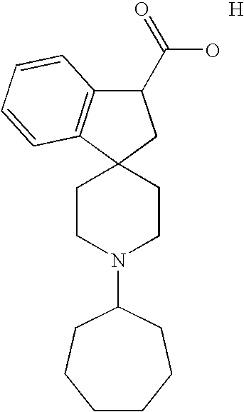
C12(CC(C(=O)O)C3=C1C=CC=C3)CCN(C1CCCCCC1)CC2.[H]
